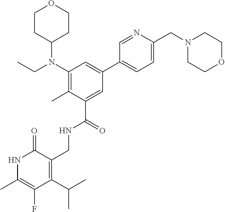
C1CC(N(C2=C(C)C(C(=O)NCC3=C(C(C)C)C(F)=C(C)NC3=O)=CC(C3=CC=C(CN4CCOCC4)N=C3)=C2)CC)CCO1
